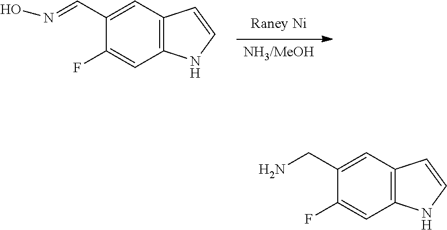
[NH3/MeOH].[Raney Ni].C1(F)=CC2=C(C=C1C=NO)C=CN2.C1(F)=CC2=C(C=C1CN)C=CN2
